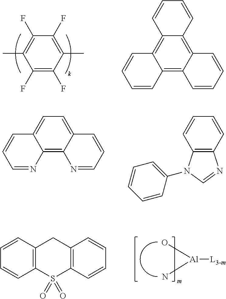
C1(F)=C(C)C(F)=C(F)C(C)=C1F.C12=C3C(=C4C(=C1C=CC=C2)C=CC=C4)C=CC=C3.C1=C2C(=C3C(=C1)C=CC=N3)N=CC=C2.C1=CC2=C(C=C1)N(C1=CC=CC=C1)C=N2.C12=C(S(=O)(=O)C3=C(C1)C=CC=C3)C=CC=C2.O[Al](N)[L3-m]
